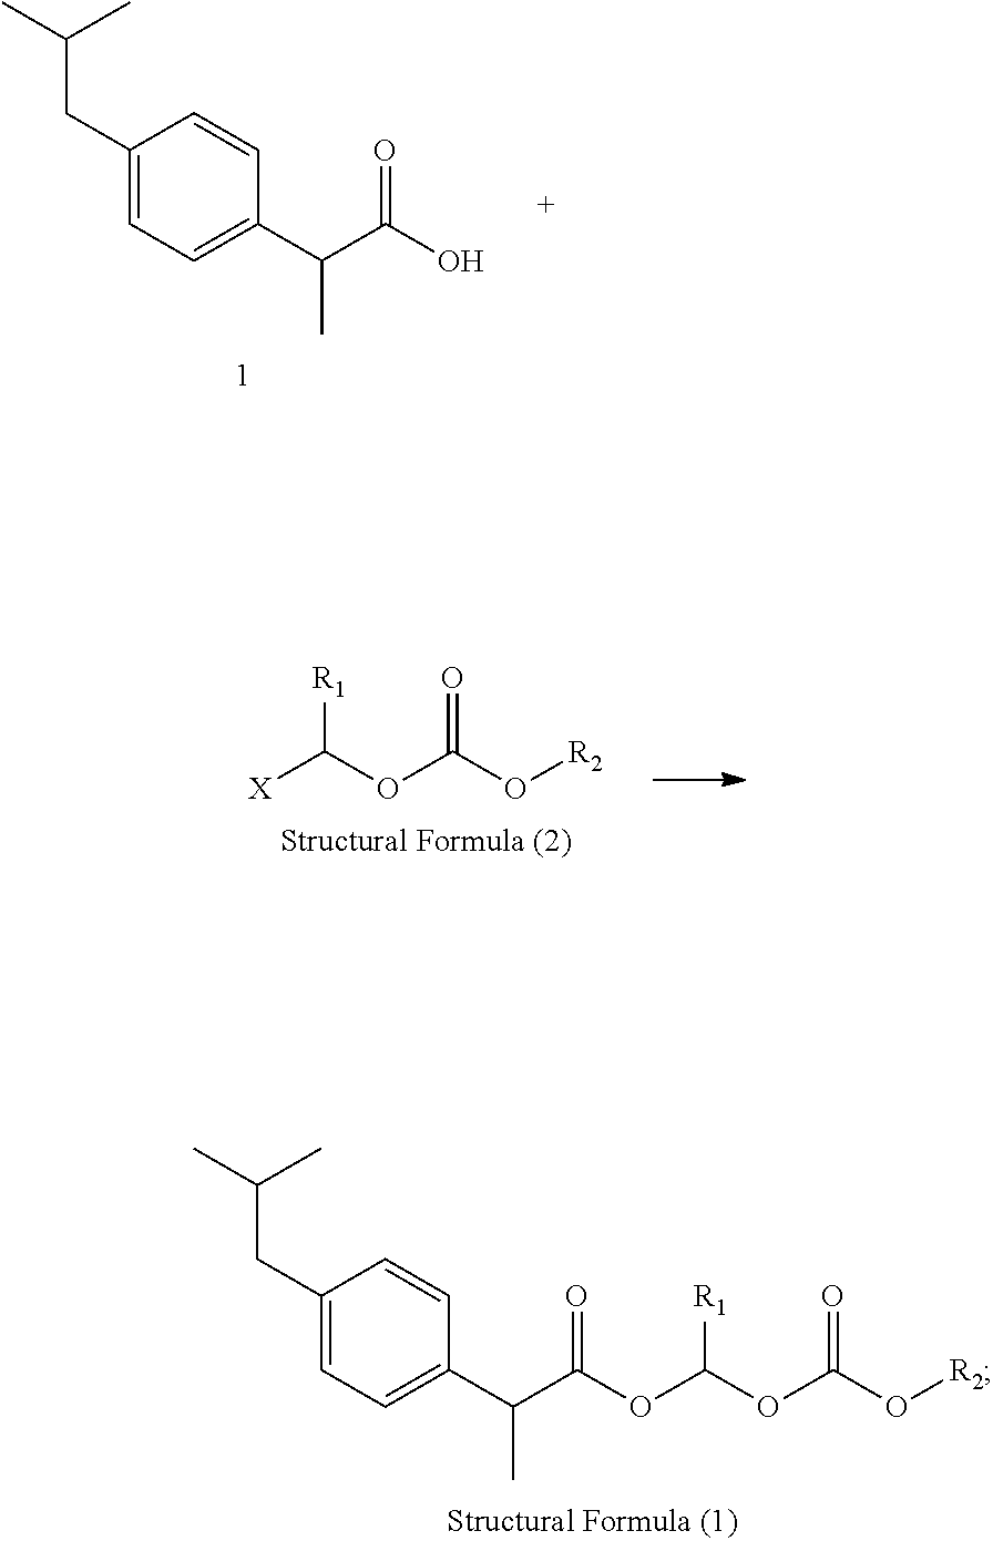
C1(CC(C)C)=CC=C(C(C(=O)OC(OC(O[R2])=O)[R1])C)C=C1.C1(CC(C)C)=CC=C(C(C(=O)O)C)C=C1.[X]C(OC(O[R2])=O)[R1]
